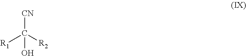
C(O)([R2])([R1])[CN]
